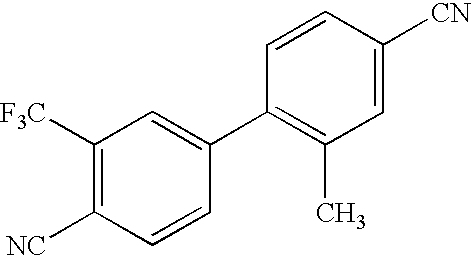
C1([F3C])=C([NC])C=CC(C2=C(C)C=C([CN])C=C2)=C1
